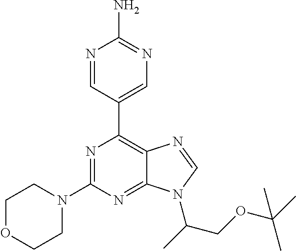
N1=CC(C2=C3C(=NC(N4CCOCC4)=N2)N(C(COC(C)(C)C)C)C=N3)=CN=C1N
